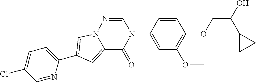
C1(OC)=C(OCC(C2CC2)O)C=CC(N2C=NN3C(=CC(C4=CC=C(Cl)C=N4)=C3)C2=O)=C1
